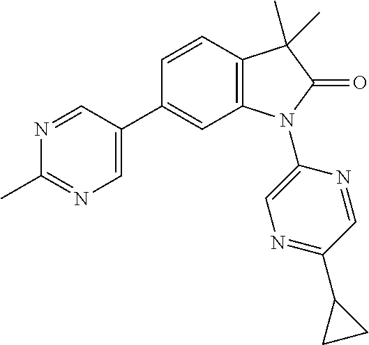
C1=CC2=C(C=C1C1=CN=C(C)N=C1)N(C1=CN=C(C3CC3)C=N1)C(=O)C2(C)C
